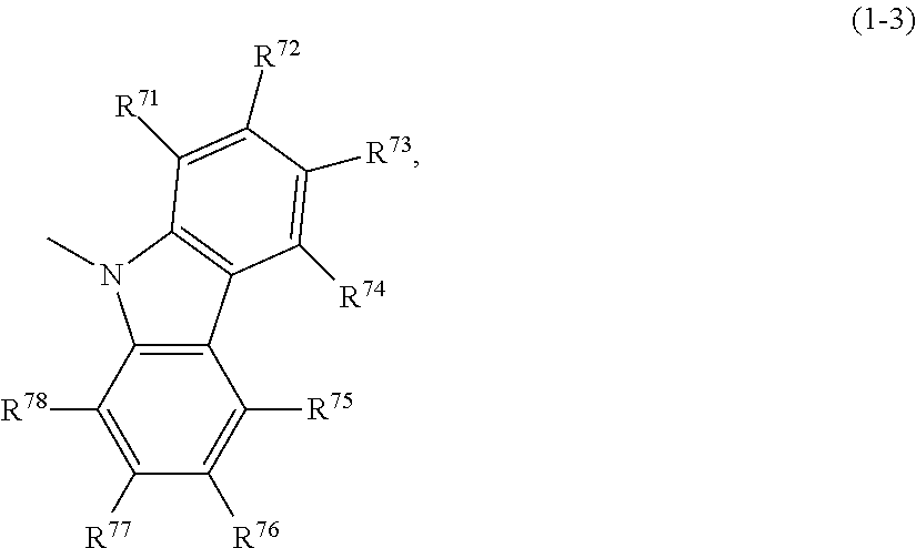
C12=C(C([R78])=C([R77])C([R76])=C1[R75])N(C)C1=C2C([R74])=C([R73])C([R72])=C1[R71]
